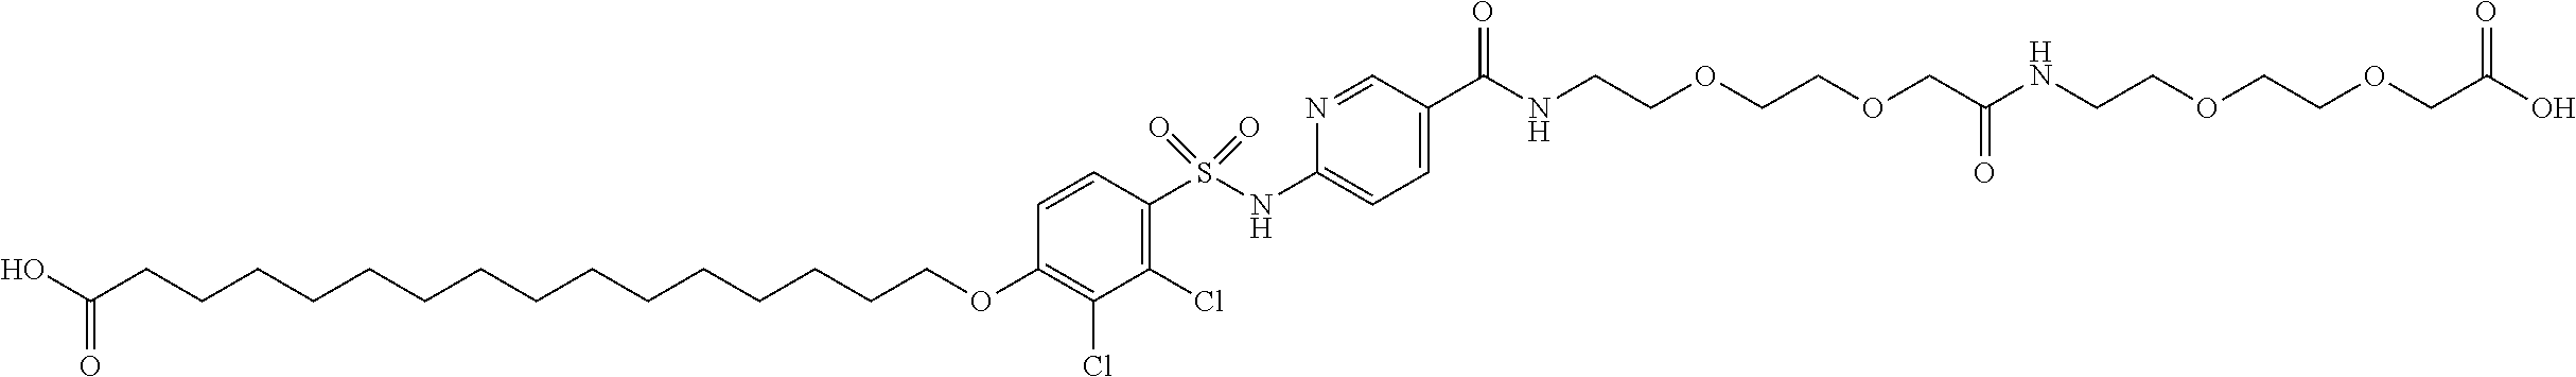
C1(Cl)=C(OCCCCCCCCCCCCCCCC(O)=O)C=CC(S(NC2=CC=C(C(=O)NCCOCCOCC(NCCOCCOCC(O)=O)=O)C=N2)(=O)=O)=C1Cl
